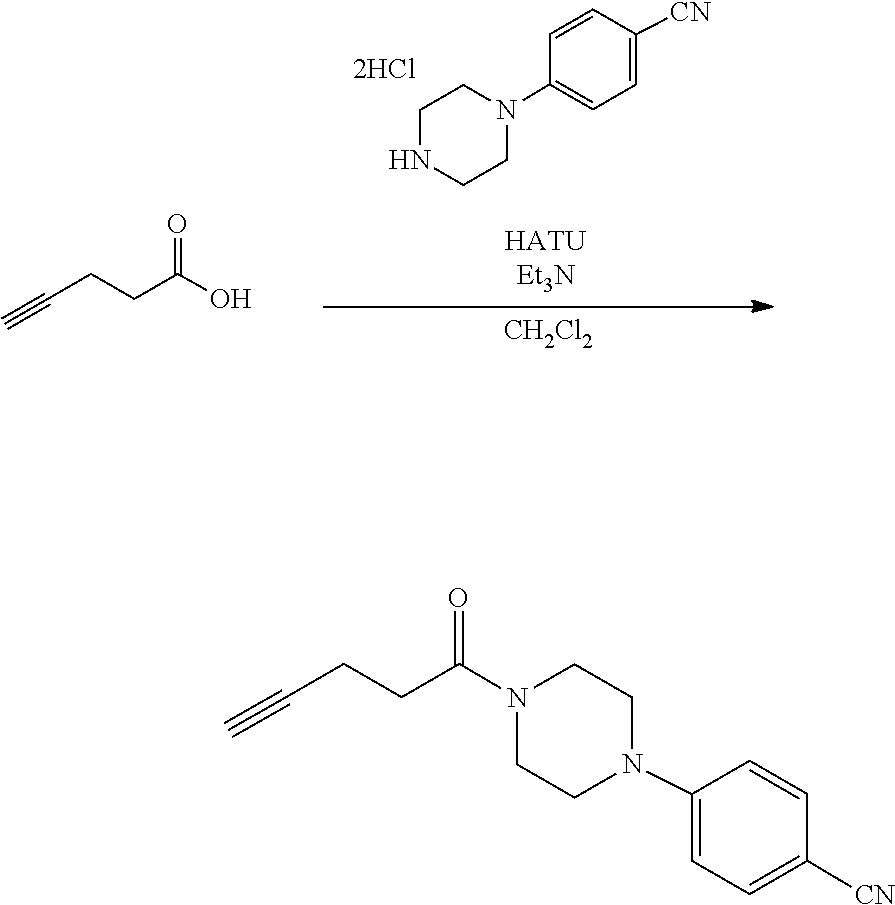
C(C#C)CC(=O)O.C1CNCCN1C1=CC=C([CN])C=C1.[CH2Cl2].C1CN(C(CCC#C)=O)CCN1C1=CC=C([CN])C=C1
